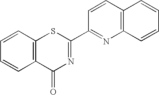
C1=CC=CC2=C1C(=O)N=C(C1=NC3=C(C=C1)C=CC=C3)S2
